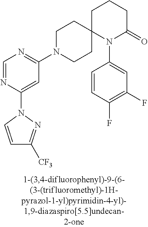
C1=NC(N2N=C([CF3])C=C2)=CC(N2CCC3(CC2)N(C2=CC(F)=C(F)C=C2)C(=O)CCC3)=N1
